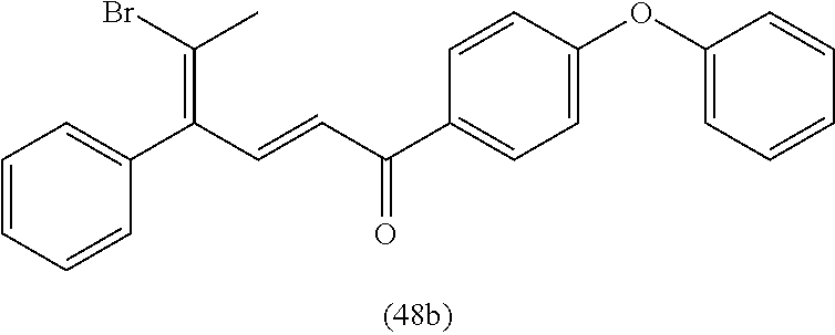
C1=CC=CC(C(C=CC(C2=CC=C(OC3=CC=CC=C3)C=C2)=O)=C(Br)C)=C1
